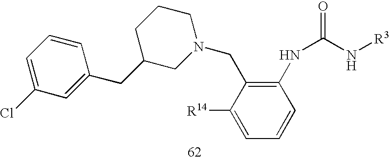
C1=C(Cl)C=C(CC2CN(CC3=C(NC(=O)N[R3])C=CC=C3[R14])CCC2)C=C1
